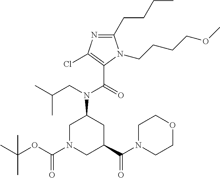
C1(CCCC)=NC(Cl)=C(C(=O)N(CC(C)C)C2CN(C(OC(C)(C)C)=O)CC(C(N3CCOCC3)=O)C2)N1CCCCOC
